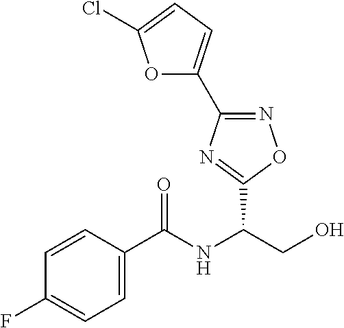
FC1=CC=C(C(NC(CO)C2=NC(C3=CC=C(Cl)O3)=NO2)=O)C=C1
